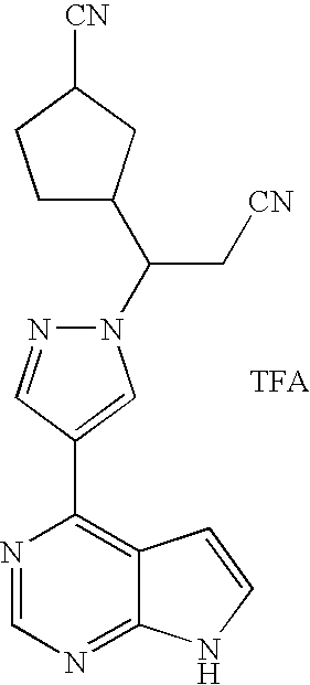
N1(C(C2CCC([CN])C2)C[CN])N=CC(C2=C3C(=NC=N2)NC=C3)=C1.[TFA]
